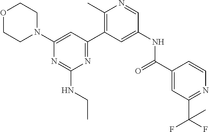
O1CCN(C2=CC(C3=C(C)N=CC(NC(C4=CC(C(F)(F)C)=NC=C4)=O)=C3)=NC(NCC)=N2)CC1
